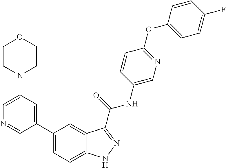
C1(N2CCOCC2)=CN=CC(C2=CC=C3C(=C2)C(C(NC2=CN=C(OC4=CC=C(F)C=C4)C=C2)=O)=NN3)=C1
